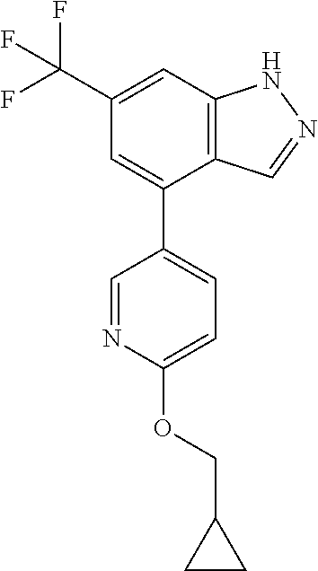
C12=C(C=C(C(F)(F)F)C=C1C1=CC=C(OCC3CC3)N=C1)NN=C2
